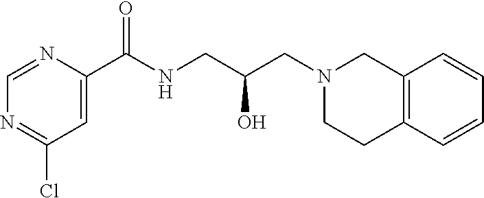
C12=C(C=CC=C1)CCN(CC(CNC(=O)C1=CC(Cl)=NC=N1)O)C2
